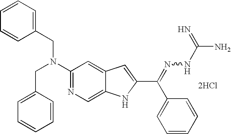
C1(N(CC2=CC=CC=C2)CC2=CC=CC=C2)=NC=C2C(=C1)C=C(C(=NNC(N)=N)C1=CC=CC=C1)N2.[2HCl]
